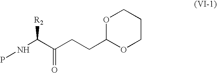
O1C(CCC(C(NP)[R2])=O)OCCC1
